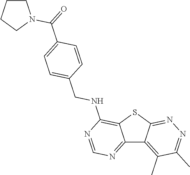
C12=NC=NC(NCC3=CC=C(C(=O)N4CCCC4)C=C3)=C1SC1=NN=C(C)C(C)=C21
